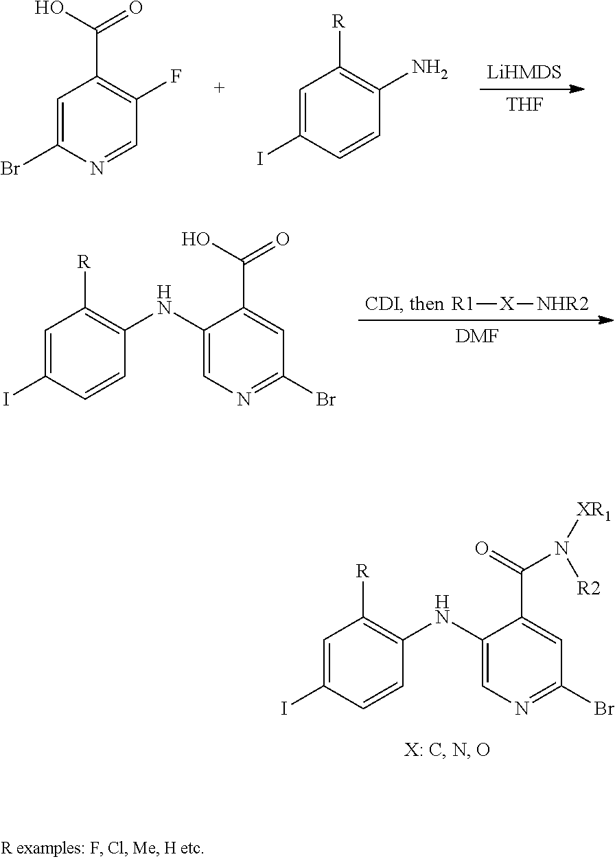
C1=C(I)C=CC(N)=C1[R].[THF].C1(F)=C(C(O)=O)C=C(Br)N=C1.C1=C(I)C=CC(NC2=CN=C(Br)C=C2C(N([XR1])[R2])=O)=C1[R].[R1][X][NHR2].[DMF].C1=C(I)C=CC(NC2=CN=C(Br)C=C2C(O)=O)=C1[R]
